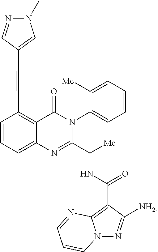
C12=CC=CC(C#CC3=CN(C)N=C3)=C1C(=O)N(C1=CC=CC=C1[Me])C(C([Me])NC(C1=C3N(N=C1[NH2])C=CC=N3)=O)=N2
